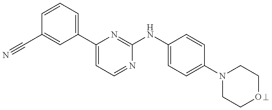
C1=CC=C(C2=CC=NC(NC3=CC=C(N4CCOCC4)C=C3)=N2)C=C1C#N
